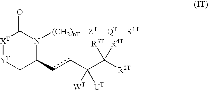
[XT]1[YT]CC(ccC(C([R2T])([R3T])[R4T])([WT])[UT])N([(CH2)nT][ZT][QT][R1T])C1=O
